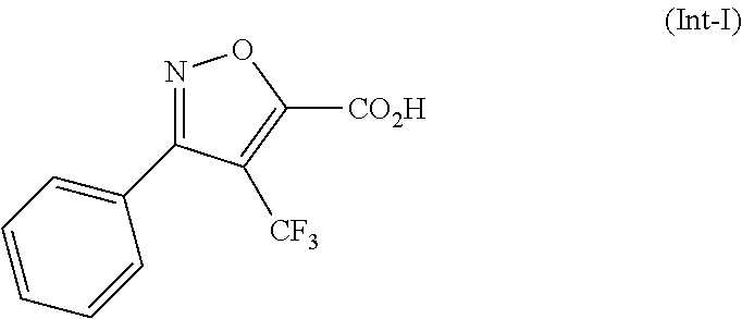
N1=C(C2=CC=CC=C2)C([CF3])=C([CO2H])O1
